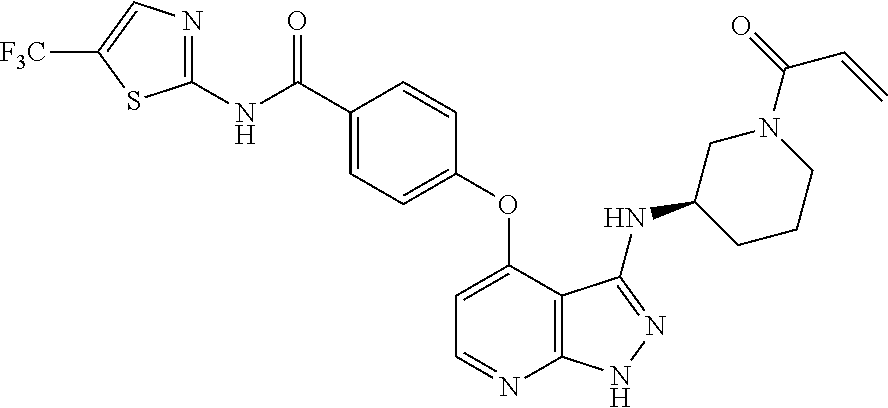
C1(NC(=O)C2=CC=C(OC3=CC=NC4=C3C(NC3CCCN(C(=O)C=C)C3)=NN4)C=C2)=NC=C([F3C])S1
